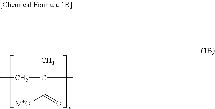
C(C(C)(C(=O)[M+O-])C)C
